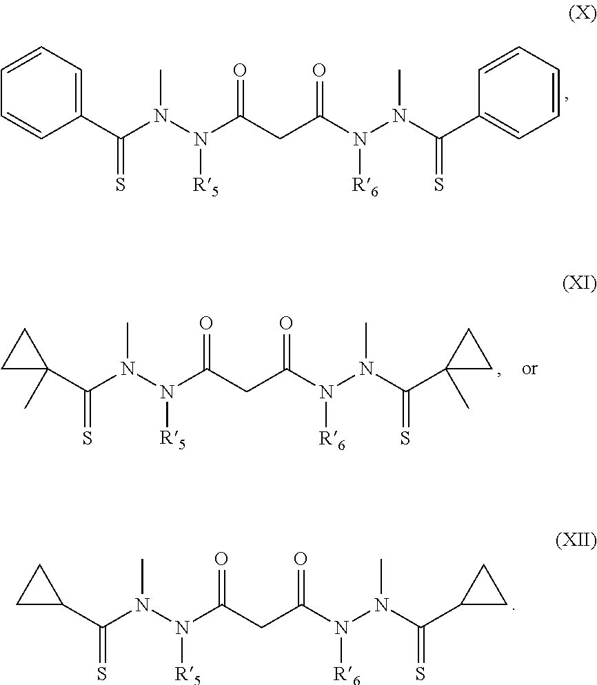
C1(C(N(N(C(CC(N(N(C(C2=CC=CC=C2)=S)C)[R6])=O)=O)[R5])C)=S)=CC=CC=C1.C1(C(N(N(C(CC(N(N(C(C2(C)CC2)=S)C)[R6])=O)=O)[R5])C)=S)(C)CC1.C1(C(N(N(C(CC(N(N(C(C2CC2)=S)C)[R6])=O)=O)[R5])C)=S)CC1
